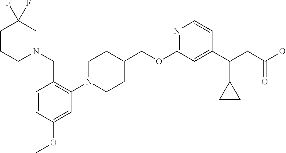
C1(OCC2CCN(C3=C(CN4CC(F)(F)CCC4)C=CC(OC)=C3)CC2)=NC=CC(C(CC(O)=O)C2CC2)=C1
